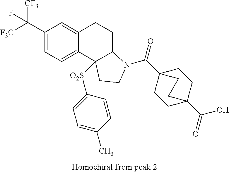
C1(C([F3C])([CF3])F)=CC=C2C(=C1)CCC1C2([O2S]C2=CC=C(C)C=C2)CCN1C(C12CCC(C(=O)O)(CC1)CC2)=O
